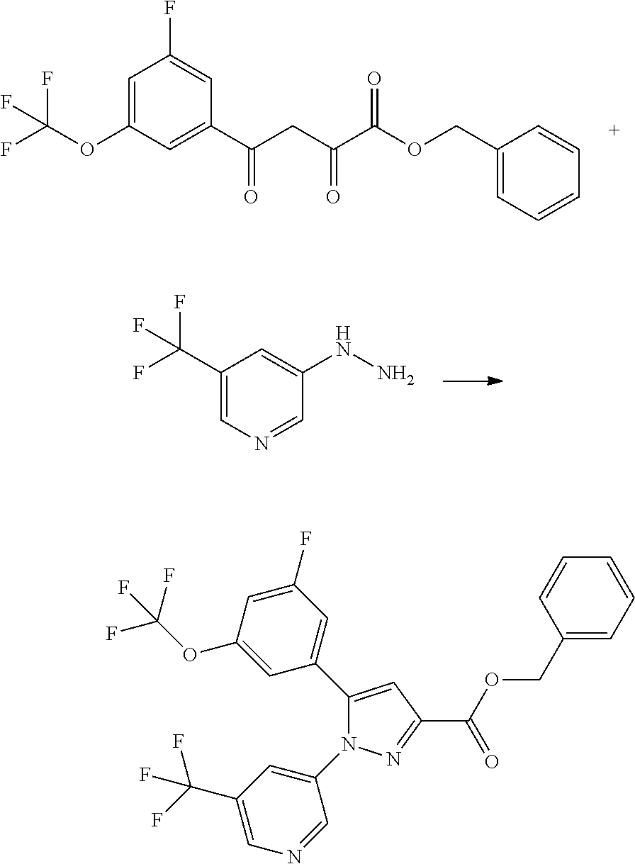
O(C(F)(F)F)C1=CC(F)=CC(C(CC(C(OCC2=CC=CC=C2)=O)=O)=O)=C1.C1(C(F)(F)F)=CN=CC(NN)=C1.C1(COC(=O)C2=NN(C3=CC(C(F)(F)F)=CN=C3)C(C3=CC(F)=CC(OC(F)(F)F)=C3)=C2)=CC=CC=C1
